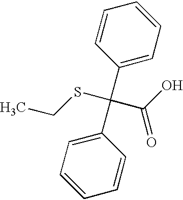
C1=CC=CC(C(C2=CC=CC=C2)(C(=O)O)SCC)=C1
